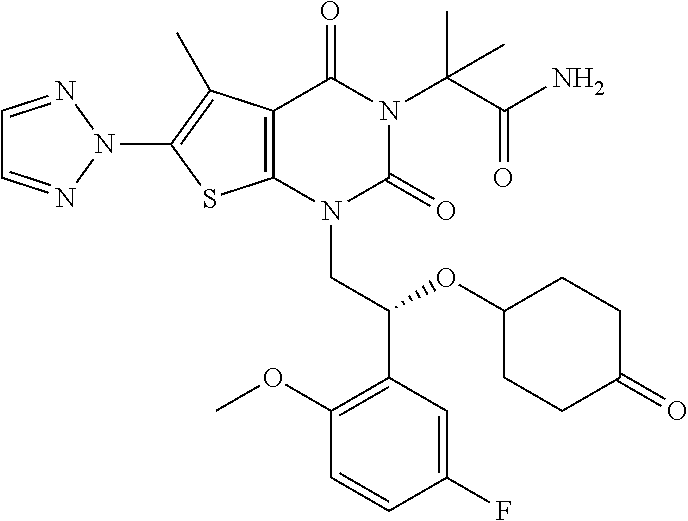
C12=C(N(CC(C3=C(OC)C=CC(F)=C3)OC3CCC(=O)CC3)C(=O)N(C(C(N)=O)(C)C)C1=O)SC(N1N=CC=N1)=C2C
